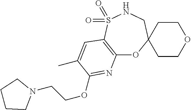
C12=C(S(=O)(=O)NCC3(O1)CCOCC3)C=C(C)C(OCCN1CCCC1)=N2
